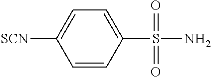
C1=C([SCN])C=CC(S(N)(=O)=O)=C1
